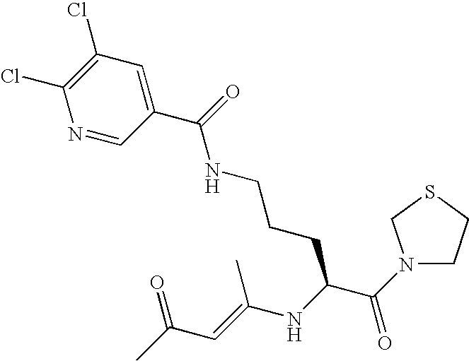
N1(C(C(NC(=CC(=O)C)C)CCCNC(=O)C2=CC(Cl)=C(Cl)N=C2)=O)CCSC1
